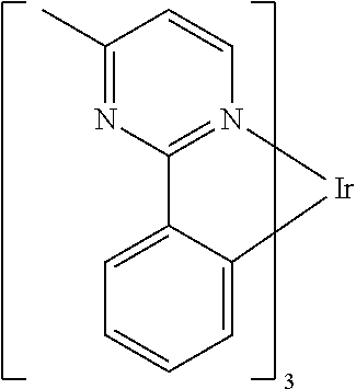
C1(C)=NC2=N(C=C1)[Ir]C1=CC=CC=C12
